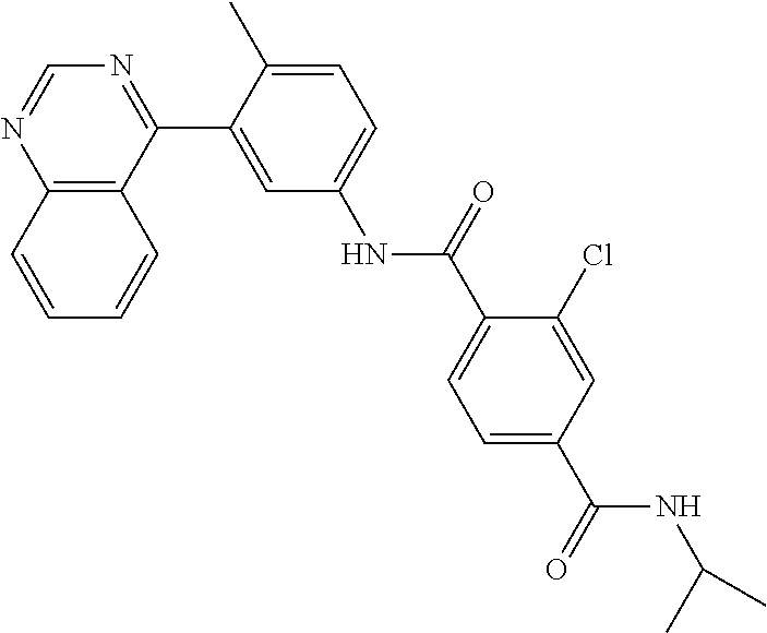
C12=C(C(C3=CC(NC(C4=CC=C(C(=O)NC(C)C)C=C4Cl)=O)=CC=C3C)=NC=N1)C=CC=C2
